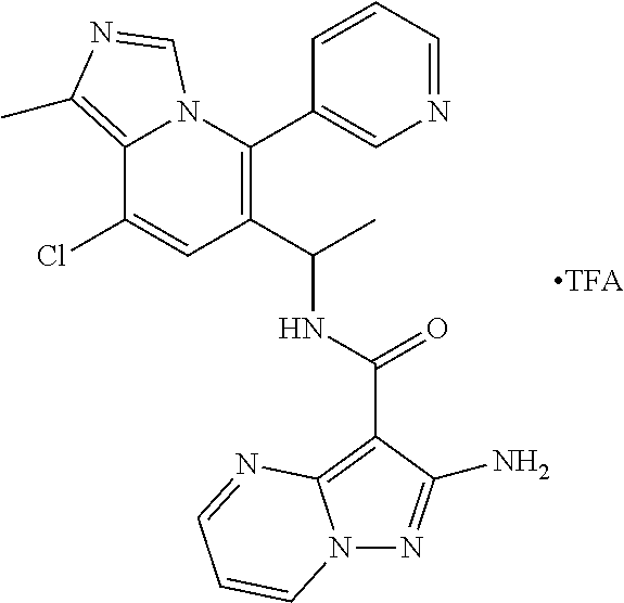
C12=C(C)N=CN1C(C1=CN=CC=C1)=C(C(NC(=O)C1=C3N(N=C1N)C=CC=N3)C)C=C2Cl
